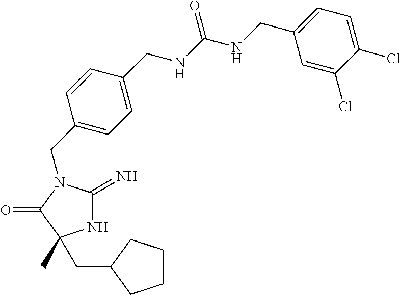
N1C(=N)N(CC2=CC=C(CNC(=O)NCC3=CC=C(Cl)C(Cl)=C3)C=C2)C(=O)C1(CC1CCCC1)C
